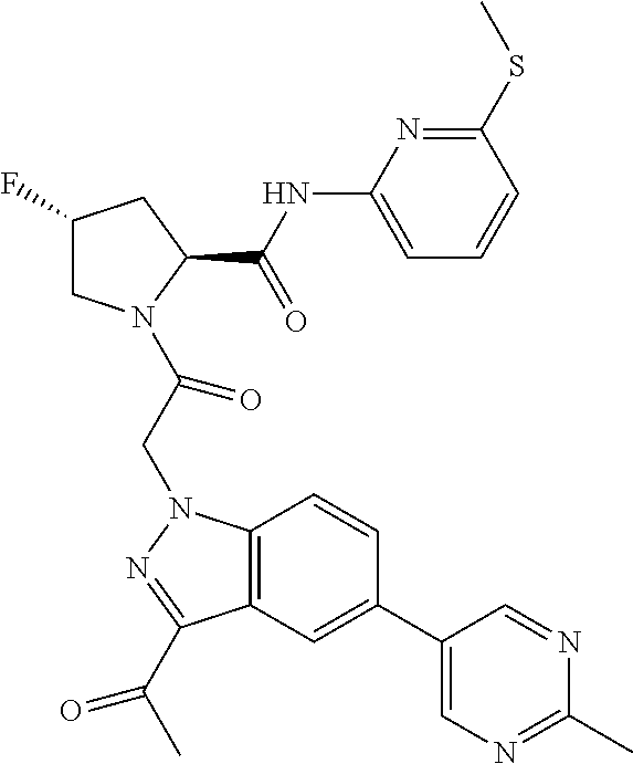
C1(F)CN(C(CN2C3=C(C(C(C)=O)=N2)C=C(C2=CN=C(C)N=C2)C=C3)=O)C(C(NC2=CC=CC(SC)=N2)=O)C1
